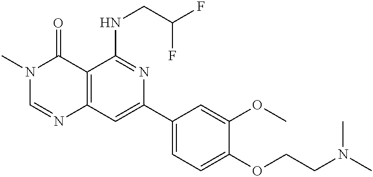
C12=C(C=C(C3=CC=C(OCCN(C)C)C(OC)=C3)N=C1NCC(F)F)N=CN(C)C2=O
